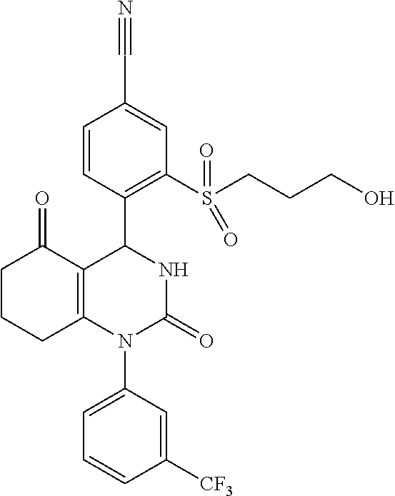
C1CCC2=C(C1=O)C(C1=C(S(CCCO)(=O)=O)C=C(C#N)C=C1)NC(=O)N2C1=CC=CC([CF3])=C1
